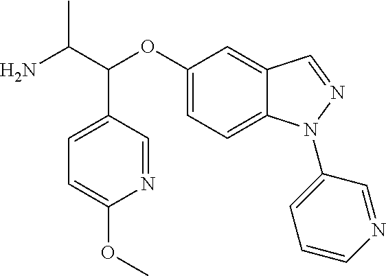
NC(C(OC1=CC=C2C(=C1)C=NN2C1=CC=CN=C1)C1=CC=C(OC)N=C1)C
